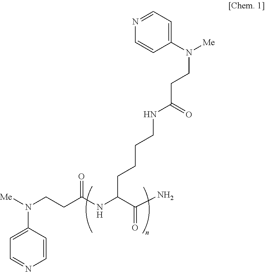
C1(N([Me])CCC(NC(C(=O)N)CCCCNC(=O)CCN(C2=CC=NC=C2)[Me])=O)=CC=NC=C1
